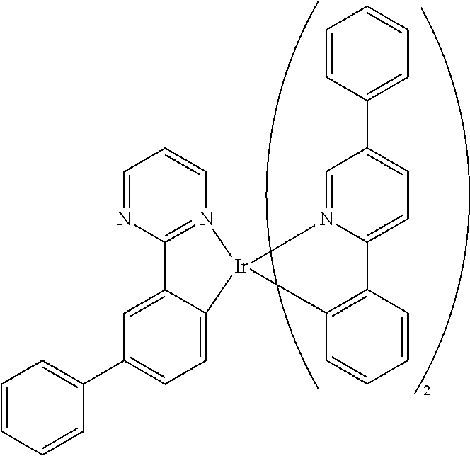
C1=CC=CC(C2=CC=C3C(=C2)C2=N(C=CC=N2)[Ir]32N3=CC(C4=CC=CC=C4)=CC=C3C3=C2C=CC=C3)=C1
